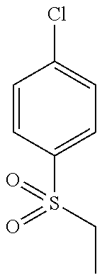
C1=CC(S(CC)(=O)=O)=CC=C1Cl
